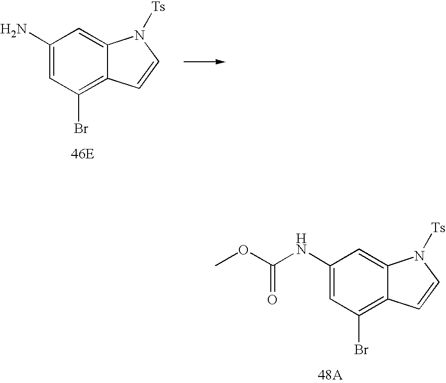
C1(NC(=O)OC)=CC(Br)=C2C(=C1)N([Ts])C=C2.C1(N)=CC(Br)=C2C(=C1)N([Ts])C=C2
